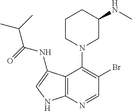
C12=C(N=CC(Br)=C1N1CC(NC)CCC1)NC=C2NC(C(C)C)=O
